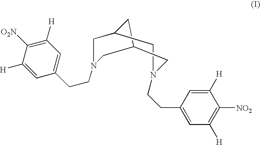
C12CC(CN(CCC3=CC([H])=C([O2N])C([H])=C3)C1)CN(CCC1=CC([H])=C([NO2])C([H])=C1)C2
